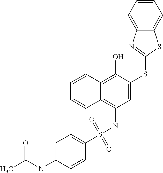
C1=CC2=C(O)C(SC3=NC4=CC=CC=C4S3)=CC(NS(=O)(=O)C3=CC=C(NC(C)=O)C=C3)=C2C=C1
